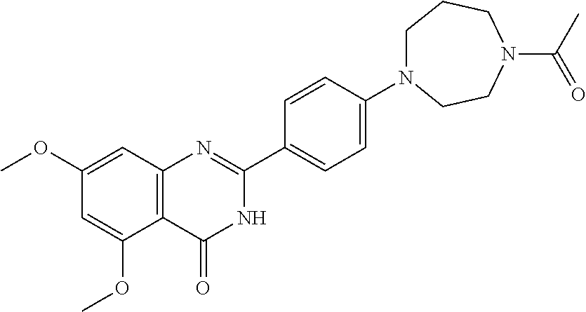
C12=C(C=C(OC)C=C1OC)N=C(C1=CC=C(N3CCCN(C(C)=O)CC3)C=C1)NC2=O
